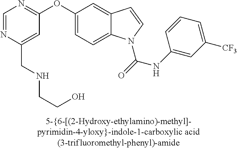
C(C1=CC(OC2=CC=C3C(=C2)C=CN3C(=O)NC2=CC([CF3])=CC=C2)=NC=N1)NCCO
